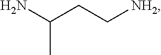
NC(CC[NH2])C
